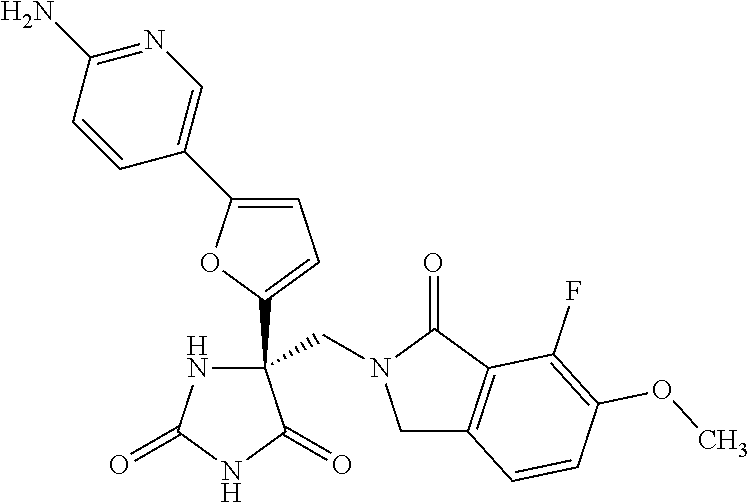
C(N1CC2=C(C1=O)C(F)=C(OC)C=C2)C1(C2=CC=C(C3=CN=C(N)C=C3)O2)NC(=O)NC1=O
